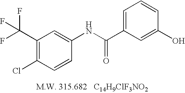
C1(C(F)(F)F)=C(Cl)C=CC(NC(C2=CC=CC(O)=C2)=O)=C1
